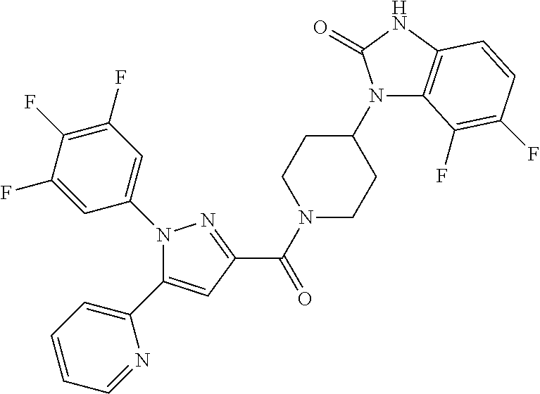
N1(C(C2=NN(C3=CC(F)=C(F)C(F)=C3)C(C3=CC=CC=N3)=C2)=O)CCC(N2C3=C(NC2=O)C=CC(F)=C3F)CC1
